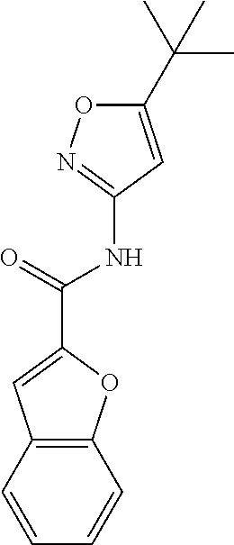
C1(C(C)(C)C)=CC(NC(C2=CC3=C(O2)C=CC=C3)=O)=NO1
